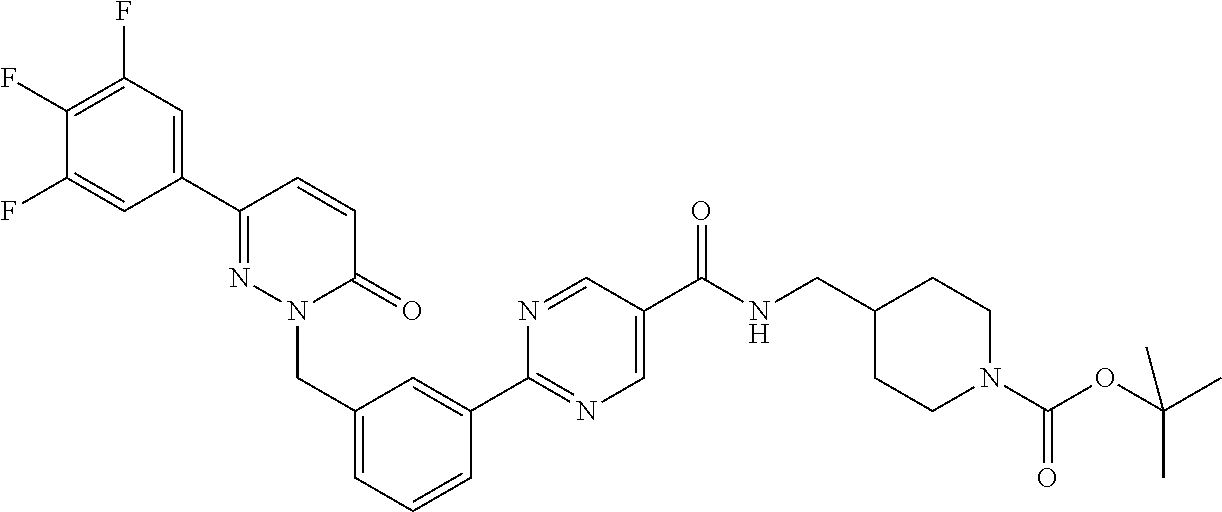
C1=C(C2=NC=C(C(NCC3CCN(C(OC(C)(C)C)=O)CC3)=O)C=N2)C=CC=C1CN1N=C(C2=CC(F)=C(F)C(F)=C2)C=CC1=O
